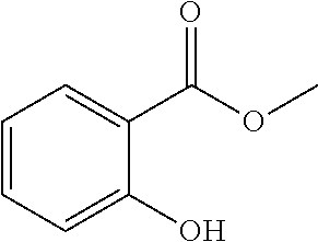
C1=CC=C(O)C(C(OC)=O)=C1
